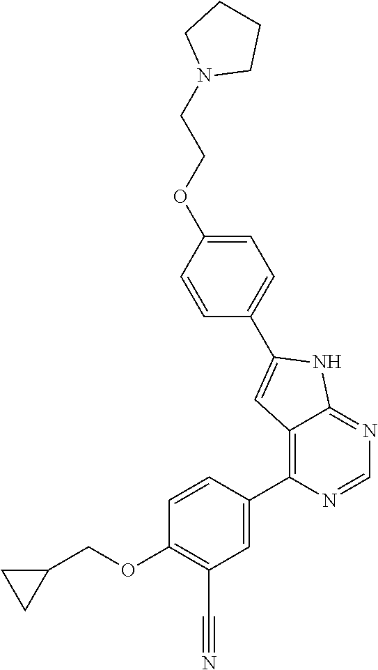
C1(COC2=C(C#N)C=C(C3=C4C(=NC=N3)NC(C3=CC=C(OCCN5CCCC5)C=C3)=C4)C=C2)CC1
